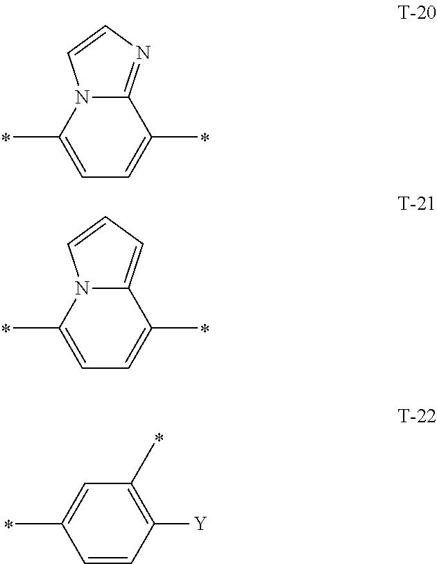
C1=C(C)N2C(=NC=C2)C(C)=C1.C1=C(C)N2C(=CC=C2)C(C)=C1.C1=CC([Y])=C(C)C=C1C
